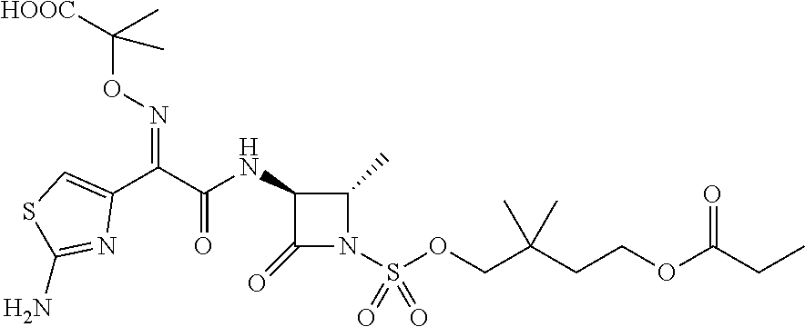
C1(=O)N(S(OCC(CCOC(=O)CC)(C)C)(=O)=O)C(C)C1NC(C(C1=CSC(N)=N1)=NOC([HOOC])(C)C)=O
